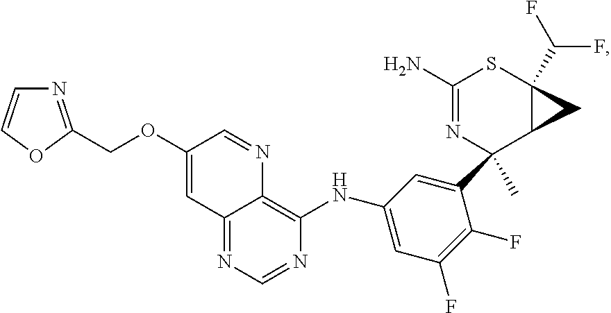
N1=C(COC2=CC3=NC=NC(NC4=CC(F)=C(F)C(C5(C)C6C(C(F)F)(SC(N)=N5)C6)=C4)=C3N=C2)OC=C1
